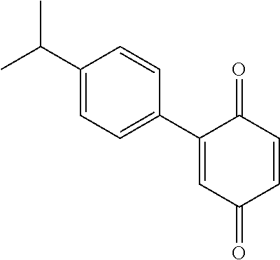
CC(C)C1=CC=C(C2=CC(=O)C=CC2=O)C=C1
